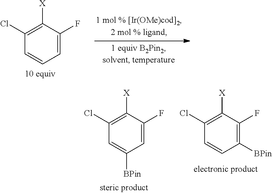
C1=C(F)C([X])=C(Cl)C=C1.C1=C(F)C([X])=C(Cl)C=C1[BPin].C1([BPin])=C(F)C([X])=C(Cl)C=C1
